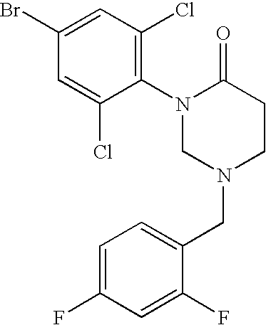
C1(N2CN(CC3=CC=C(F)C=C3F)CCC2=O)=C(Cl)C=C(Br)C=C1Cl
